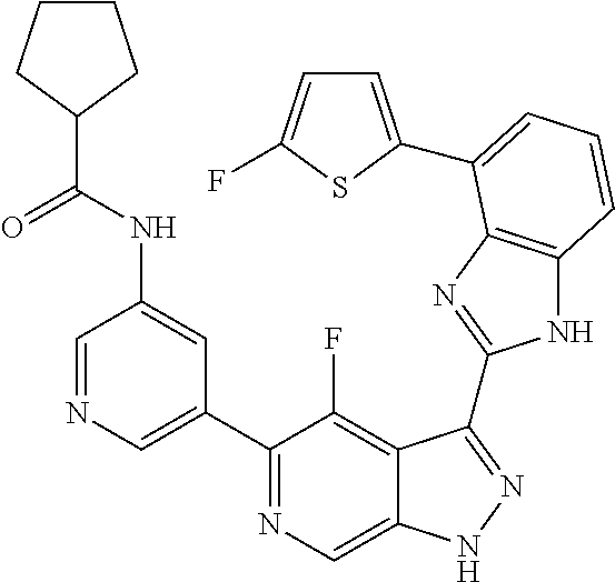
C1=NC=C(C2=NC=C3C(=C2F)C(C2=NC4=C(N2)C=CC=C4C2=CC=C(F)S2)=NN3)C=C1NC(=O)C1CCCC1
